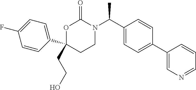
CC(C1=CC=C(C2=CN=CC=C2)C=C1)N1C(=O)OC(CCO)(C2=CC=C(F)C=C2)CC1
